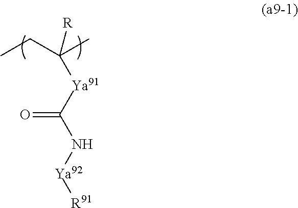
C([Ya91]C(N[Ya92][R91])=O)(C)(CC)[R]
